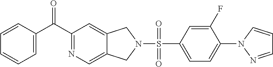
C12=CC(C(C3=CC=CC=C3)=O)=NC=C1CN(S(C1=CC=C(N3C=CC=N3)C(F)=C1)(=O)=O)C2
